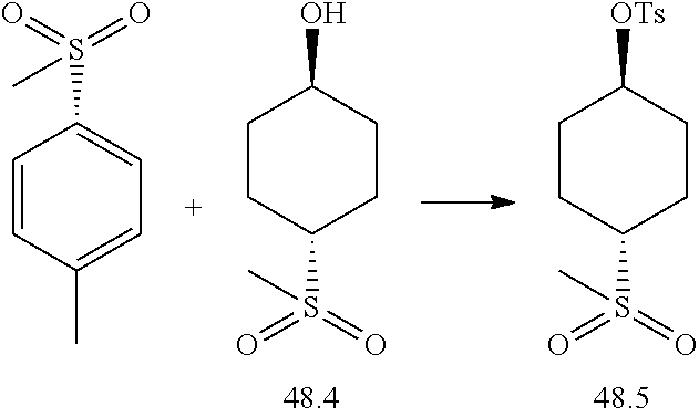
C1CC(S(C)(=O)=O)CCC1[OTs].C1CC(S(C)(=O)=O)CCC1O.C1=CC(S(C)(=O)=O)=CC=C1C
